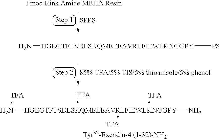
[85% TFA/5% TIS/5% thioanisole/5% phenol].N[HGEGTFTSDLSKQMEEEAVRLFIEWLKNGGPY][PS].[SPPS].N[HGEGTFTSDLSKQMEEEAVRLFIEWLKNGGPY]N
